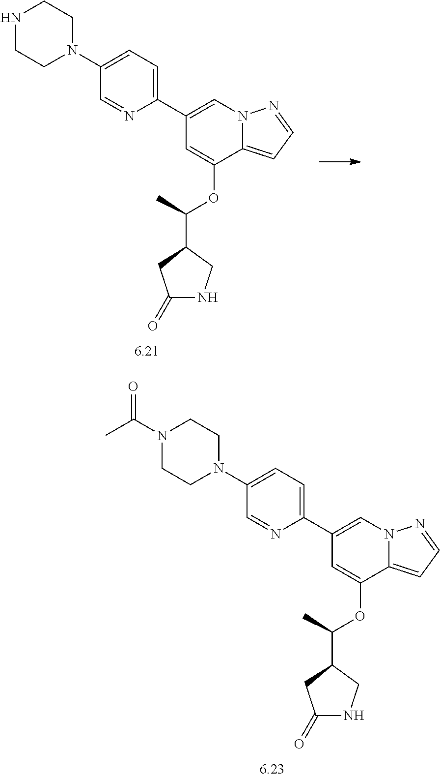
C1(C2=CC=C(N3CCN(C(C)=O)CC3)C=N2)=CN2C(=CC=N2)C(OC(C2CC(=O)NC2)C)=C1.C1(C2=CC=C(N3CCNCC3)C=N2)=CN2C(=CC=N2)C(OC(C2CC(=O)NC2)C)=C1
